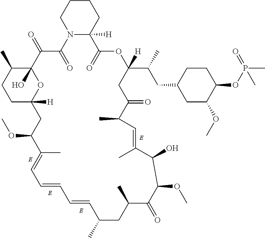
C1C2([H])OC(O)(C(C)C1)C(=O)C(=O)N1C([H])(CCCC1)C(=O)OC(C(CC1CC(OC)C(OP(C)(=O)C)CC1)C)([H])CC(=O)C(C)C=C(C)C(O)C(OC)C(=O)C(C)CC(C)C=CC=CC=C(C)C(OC)C2
